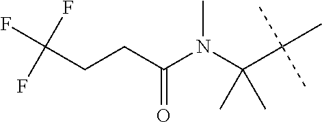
C(C(C)(C)C)(N(C(CCC(F)(F)F)=O)C)(C)C
